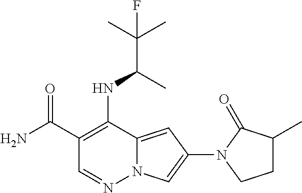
C1(C(N)=O)=C(NC(C(C)(C)F)C)C2=CC(N3CCC(C)C3=O)=CN2N=C1
